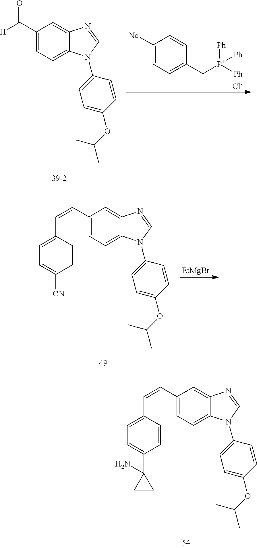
C1([Nc])=CC=C(C[P+]([Ph])([Ph])[Ph])C=C1.[Cl-].C1(C([H])=O)=CC=C2C(=C1)N=CN2C1=CC=C(OC(C)C)C=C1.C1(C=CC2=CC=C([CN])C=C2)=CC=C2C(=C1)N=CN2C1=CC=C(OC(C)C)C=C1.[EtMgBr].C1(C=CC2=CC=C(C3(N)CC3)C=C2)=CC=C2C(=C1)N=CN2C1=CC=C(OC(C)C)C=C1
